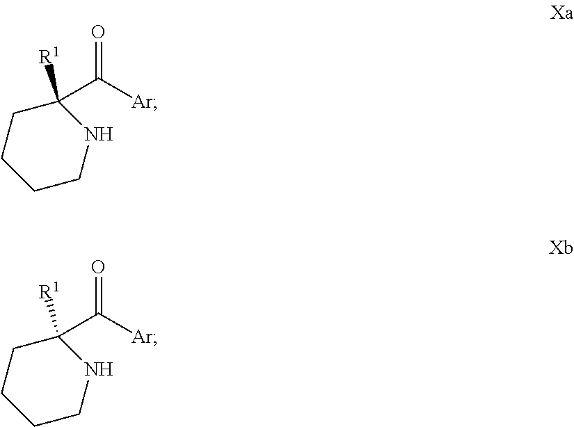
C1(C([Ar])=O)([R1])CCCCN1.C1(C([Ar])=O)([R1])CCCCN1
